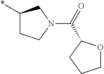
C1(*)CCN(C(=O)C2OCCC2)C1
